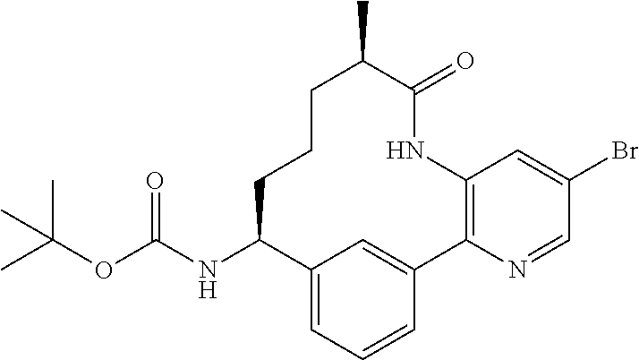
O(C(NC1C2=CC=CC(=C2)C2=C(NC(=O)C(C)CCC1)C=C(Br)C=N2)=O)C(C)(C)C
